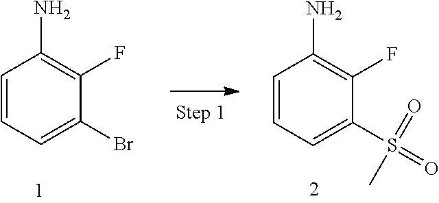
C1=CC=C(Br)C(F)=C1N.C1=CC=C(S(C)(=O)=O)C(F)=C1N
